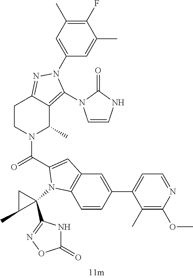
C1CN(C(C2=CC3=C(C=CC(C4=CC=NC(OC)=C4C)=C3)N2C2(C3=NOC(=O)N3)CC2C)=O)C(C)C2=C(N3C=CNC3=O)N(C3=CC(C)=C(F)C(C)=C3)N=C12
